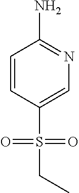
C1=CC(S(CC)(=O)=O)=CN=C1N
